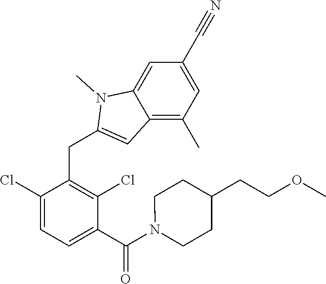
C1(Cl)=CC=C(C(N2CCC(CCOC)CC2)=O)C(Cl)=C1CC1=CC2=C(C)C=C(C#N)C=C2N1C
